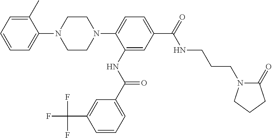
C1=C(C)C(N2CCN(C3=CC=C(C(NCCCN4C(=O)CCC4)=O)C=C3NC(=O)C3=CC=CC(C(F)(F)F)=C3)CC2)=CC=C1
